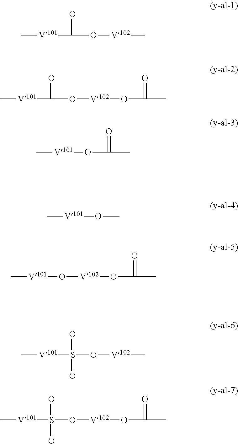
C[V101]C(=O)O[V102]C.C[V101]S(=O)(O[V102]C)=O.C[V101]C(=O)O[V102]OC(=O)C.C[V101]S(=O)(O[V102]OC(=O)C)=O.C[V101]OC(C)=O.C[V101]OC.C[V101]O[V102]OC(=O)C
